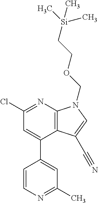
ClC1=NC2=C(C(C3=CC(C)=NC=C3)=C1)C(C#N)=CN2COCC[Si](C)(C)C
